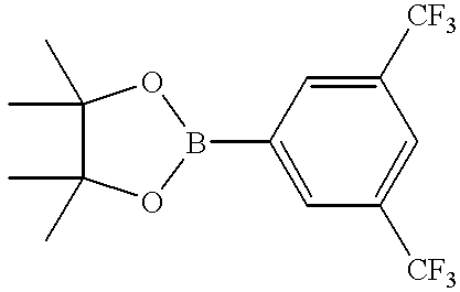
C1=C([CF3])C=C([CF3])C=C1B1OC(C)(C)C(C)(C)O1
